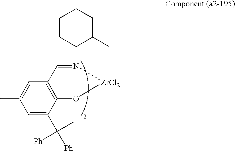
C1=C(C([Ph])(C)[Ph])C2=C(C=C1C)C=N(C1C(C)CCCC1)[ZrCl2]O2
